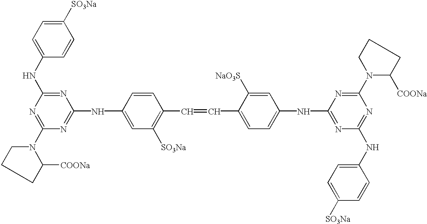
C1([SO3Na])=CC=C(NC2=NC(NC3=CC([SO3Na])=C(C=CC4=CC=C(NC5=NC(NC6=CC=C([SO3Na])C=C6)=NC(N6CCCC6[COONa])=N5)C=C4[NaO3S])C=C3)=NC(N3C([COONa])CCC3)=N2)C=C1
